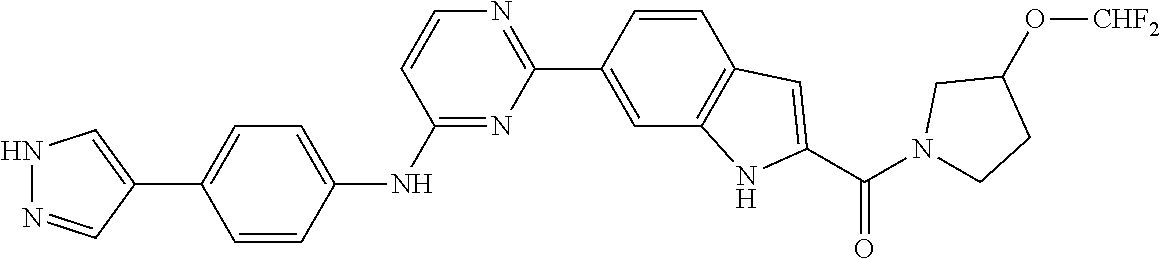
N1N=CC(C2=CC=C(NC3=NC(C4=CC5=C(C=C4)C=C(C(N4CCC(O[CHF2])C4)=O)N5)=NC=C3)C=C2)=C1
